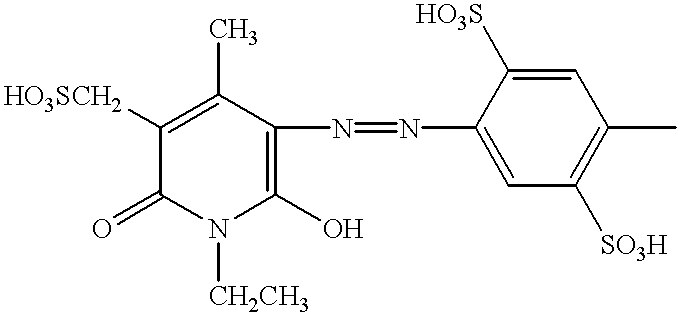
C1(=O)N([CH2CH3])C(O)=C(N=NC2=CC([SO3H])=C(C)C=C2[HO3S])C(C)=C1[HO3SCH2]
